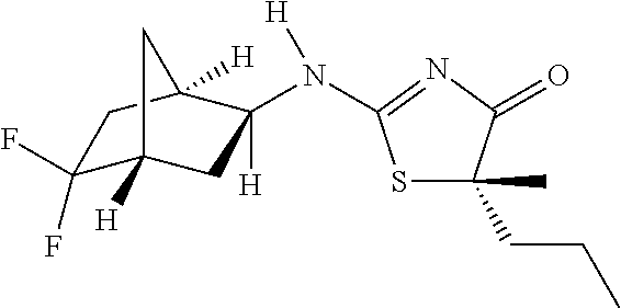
C1(F)(F)C2([H])CC(N([H])C3=NC(=O)C(C)(CCC)S3)([H])C([H])(C1)C2
